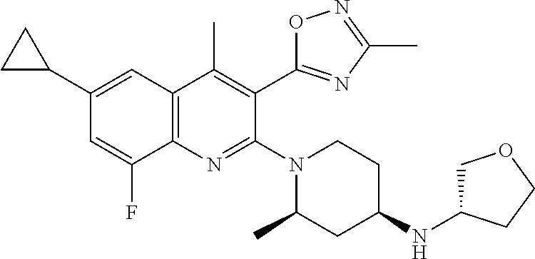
C1(C2CC2)=CC2=C(N=C(N3CCC(NC4COCC4)CC3C)C(C3=NC(C)=NO3)=C2C)C(F)=C1
